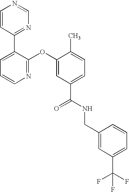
N1=C(OC2=CC(C(NCC3=CC(C(F)(F)F)=CC=C3)=O)=CC=C2C)C(C2=NC=NC=C2)=CC=C1
